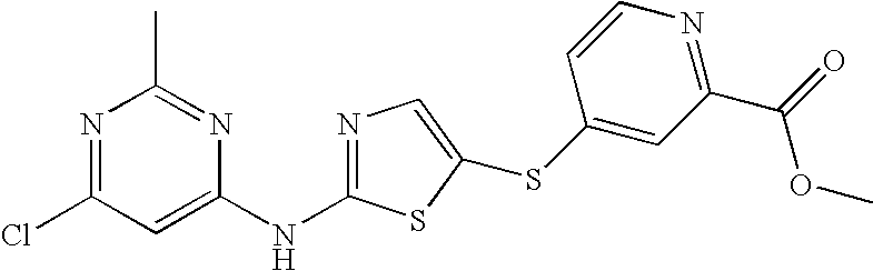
N1=C(Cl)C=C(NC2=NC=C(SC3=CC(C(=O)OC)=NC=C3)S2)N=C1C
